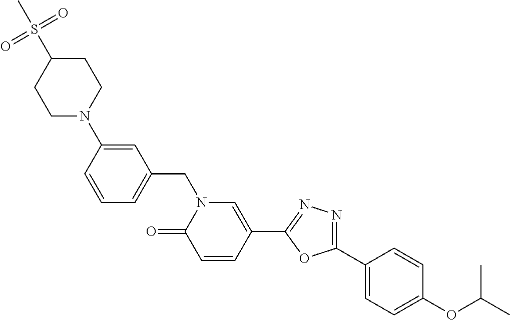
C1(C2=CC=C(OC(C)C)C=C2)=NN=C(C2=CN(CC3=CC=CC(N4CCC(S(C)(=O)=O)CC4)=C3)C(=O)C=C2)O1
